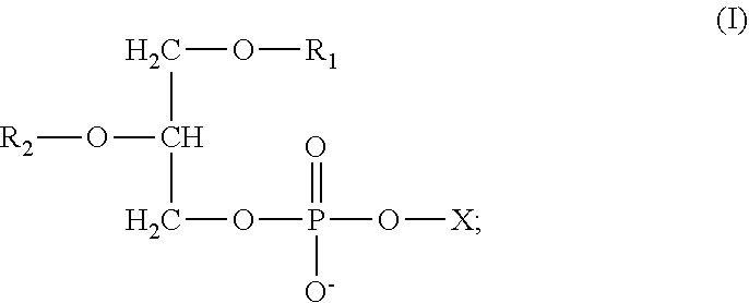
[R2]OC(CO[R1])COP(O[X])(=O)[O-]
